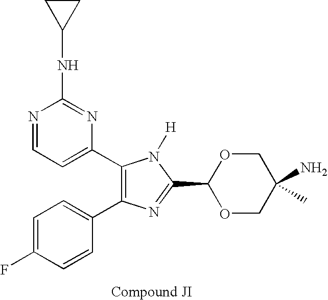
C1=C(F)C=CC(C2=C(C3=CC=NC(NC4CC4)=N3)N([H])C(C3OCC(N)(C)CO3)=N2)=C1
